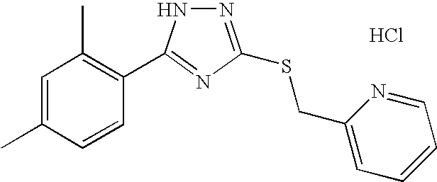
C1=C(C)C=CC(C2=NC(SCC3=CC=CC=N3)=NN2)=C1C.Cl
